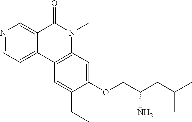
N1=CC=C2C(=C1)C(=O)N(C)C1=C2C=C(CC)C(OCC(CC(C)C)N)=C1
